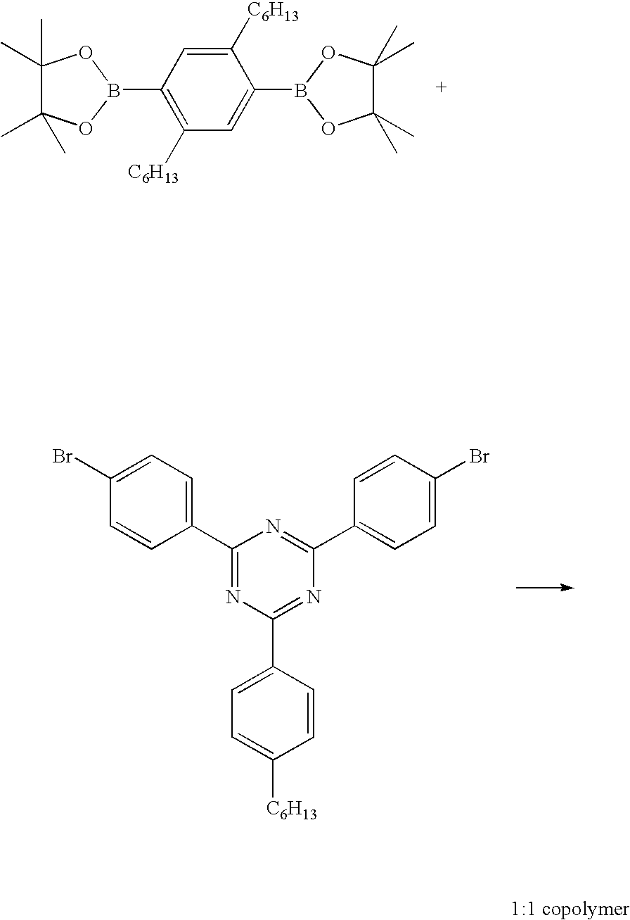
C1(C)(C)C(C)(C)OB(C2=C([C6H13])C=C(B3OC(C)(C)C(C)(C)O3)C([C6H13])=C2)O1.C1(C2=CC=C(Br)C=C2)=NC(C2=CC=C([C6H13])C=C2)=NC(C2=CC=C(Br)C=C2)=N1
